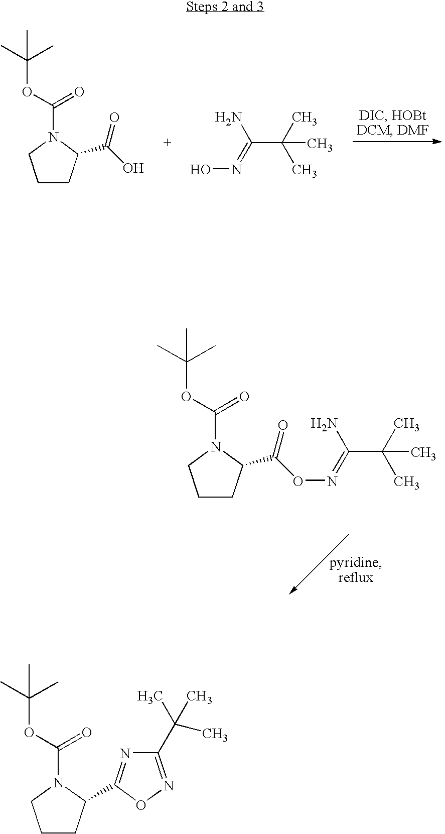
C1CC(C(=O)O)N(C(=O)OC(C)(C)C)C1.C(C(C)(C)C)(N)=NO.C1CC(C(=O)ON=C(C(C)(C)C)N)N(C(=O)OC(C)(C)C)C1.C1CC(C2=NC(C(C)(C)C)=NO2)N(C(=O)OC(C)(C)C)C1
